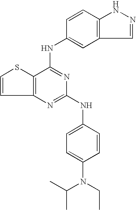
C12=C(C(NC3=CC4=C(C=C3)NN=C4)=NC(NC3=CC=C(N(C(C)C)CC)C=C3)=N1)SC=C2
